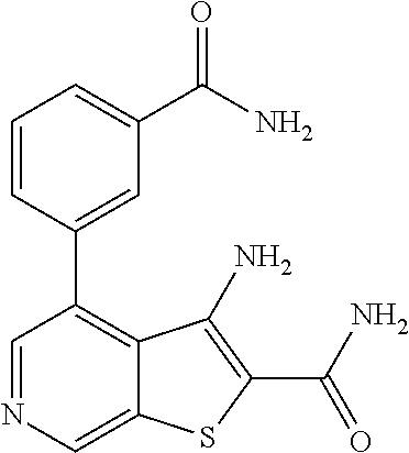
C1=NC=C2C(=C1C1=CC(C(N)=O)=CC=C1)C(N)=C(C(N)=O)S2
